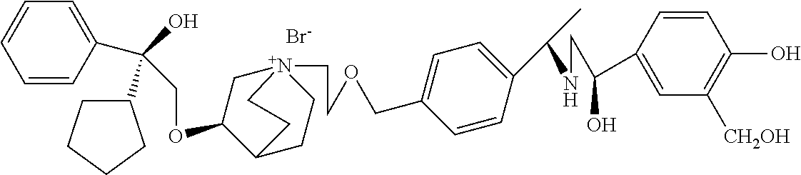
[Br-].C(OC1C[N+]2(CCOCC3=CC=C(C(C)NCC(C4=CC([CH2OH])=C(O)C=C4)O)C=C3)CCC1CC2)C(O)(C1CCCC1)C1=CC=CC=C1
